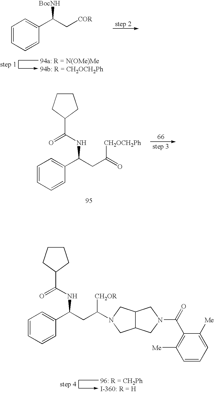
C1=CC=CC(C(C[COR])[BocNH])=C1.C1=CC=CC(C(CC(=O)[CH2OCH2Ph])NC(C2CCCC2)=O)=C1.C1=CC=CC(C(CC([CH2OR])N2CC3C(C2)CN(C(=O)C2=C([Me])C=CC=C2[Me])C3)NC(C2CCCC2)=O)=C1
